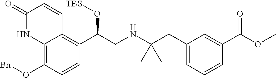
C12=C(O[Bn])C=CC(C(CNC(CC3=CC=CC(C(OC)=O)=C3)(C)C)O[TBS])=C1C=CC(=O)N2
